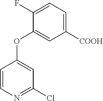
C1=CN=C(Cl)C=C1OC1=CC([COOH])=CC=C1F
